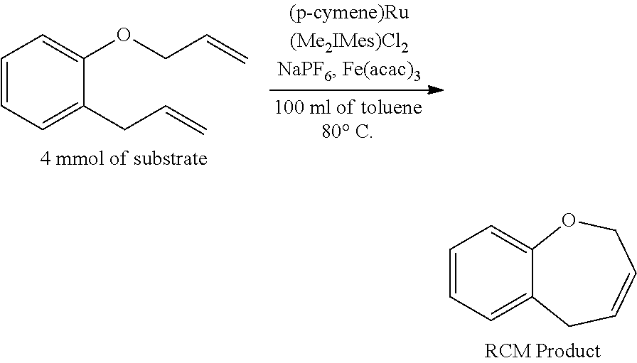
C1=CC=C(CC=C)C(OCC=C)=C1.C1=CC=C2C(=C1)OCC=CC2
